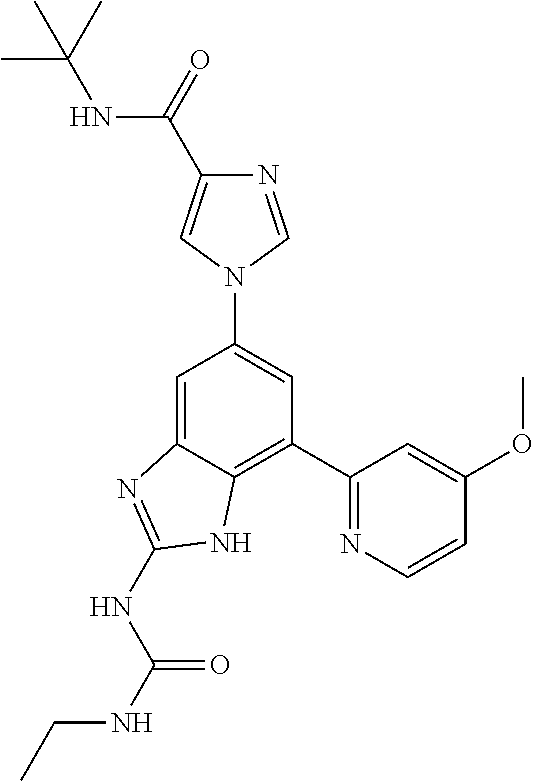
C1=C2C(=C(C3=NC=CC(OC)=C3)C=C1N1C=C(C(=O)NC(C)(C)C)N=C1)NC(NC(NCC)=O)=N2
